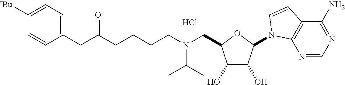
C1(O)C(O)C(N2C3=C(C(N)=NC=N3)C=C2)OC1CN(CCCCC(CC1=CC=C([tBu])C=C1)=O)C(C)C.Cl
